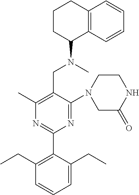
C1(C)=C(CN(C)C2C3=C(CCC2)C=CC=C3)C(N2CC(=O)NCC2)=NC(C2=C(CC)C=CC=C2CC)=N1
